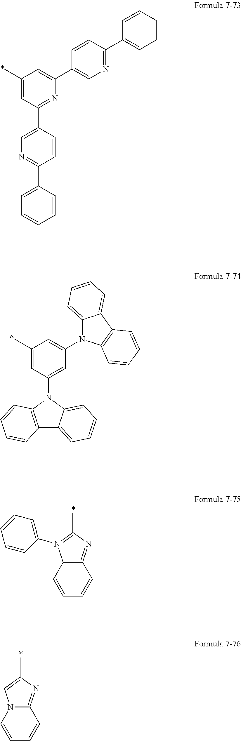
C1(C)=CC(C2=CN=C(C3=CC=CC=C3)C=C2)=NC(C2=CN=C(C3=CC=CC=C3)C=C2)=C1.C12=C(N(C3=CC(N4C5=CC=CC=C5C5=C4C=CC=C5)=CC(C)=C3)C3=CC=CC=C13)C=CC=C2.C12C(=NC(C)=N1C1=CC=CC=C1)C=CC=C2.N12C(=NC(C)=C1)C=CC=C2
